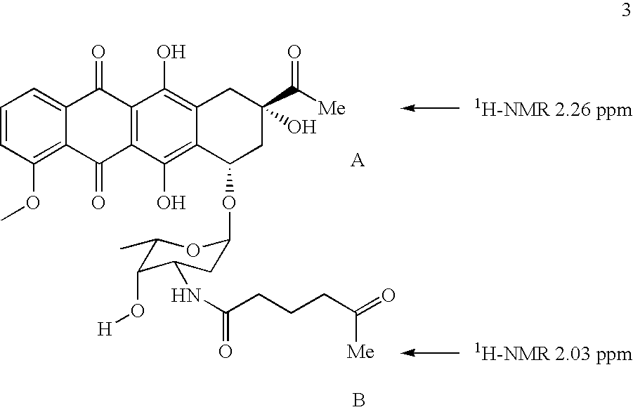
C1=CC(OC)=C2C(=C1)C(=O)C1=C(C2=O)C(O)=C2C(=C1O)CC(C([Me])=O)(O)CC2OC1CC(NC(=O)CCCC(=O)[Me])C(O[H])C(C)O1.B
